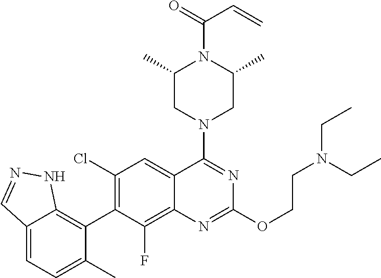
C12=CC=C(C)C(C3=C(Cl)C=C4C(=C3F)N=C(OCCN(CC)CC)N=C4N3CC(C)N(C(=O)C=C)C(C)C3)=C1NN=C2
